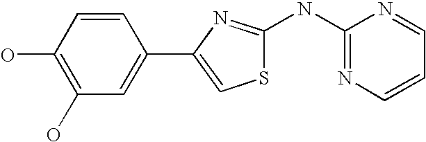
C1(O)=C(O)C=C(C2=CSC(NC3=NC=CC=N3)=N2)C=C1
